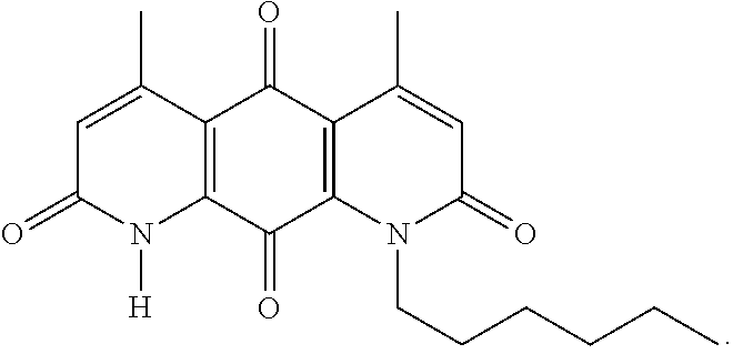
C1=C(C)C2=C(N([H])C1=O)C(=O)C1=C(C2=O)C(C)=CC(=O)N1CCCCCC
